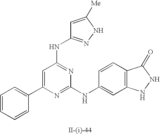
C1(C2=CC=CC=C2)=CC(NC2=NNC([Me])=C2)=NC(NC2=CC3=C(C=C2)C(=O)NN3)=N1
